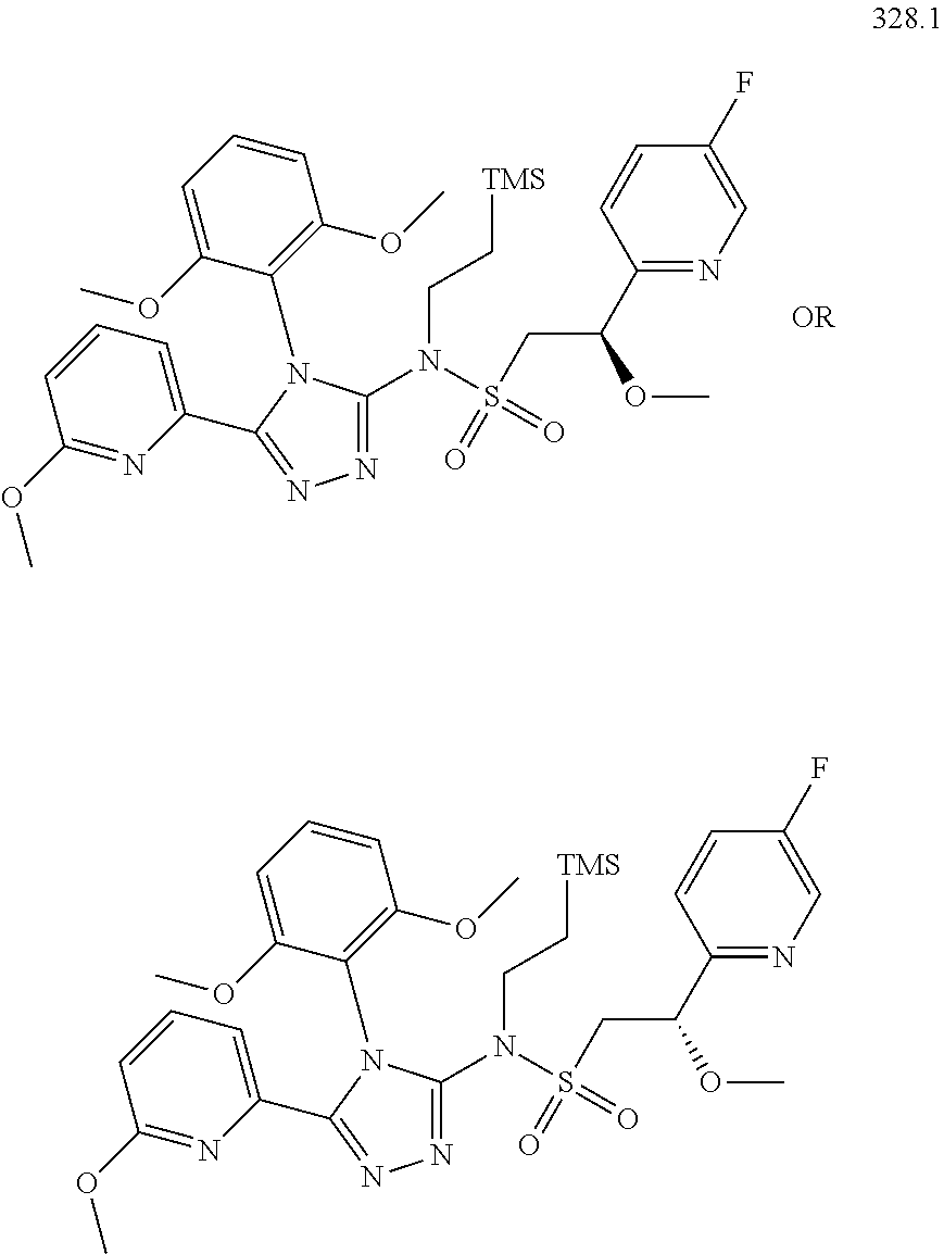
N(S(CC(OC)C1=NC=C(F)C=C1)(=O)=O)(C1=NN=C(C2=CC=CC(OC)=N2)N1C1=C(OC)C=CC=C1OC)CC[TMS].N(S(CC(OC)C1=NC=C(F)C=C1)(=O)=O)(C1=NN=C(C2=CC=CC(OC)=N2)N1C1=C(OC)C=CC=C1OC)CC[TMS]
